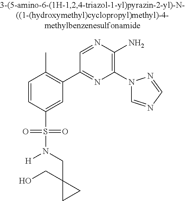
C1=CC(S(=O)(=O)N(CC2(CO)CC2)[H])=CC(C2=NC(N3C=NC=N3)=C(N)N=C2)=C1C
